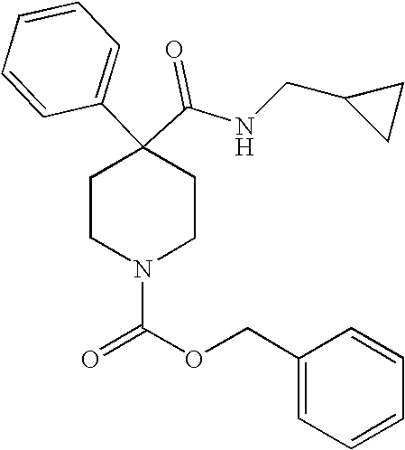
N(C(C1(C2=CC=CC=C2)CCN(C(=O)OCC2=CC=CC=C2)CC1)=O)CC1CC1
